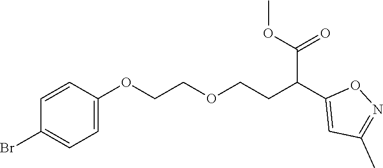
C1(Br)=CC=C(OCCOCCC(C2=CC(C)=NO2)C(OC)=O)C=C1
